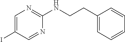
C1=C(I)C=NC(NCCC2=CC=CC=C2)=N1
